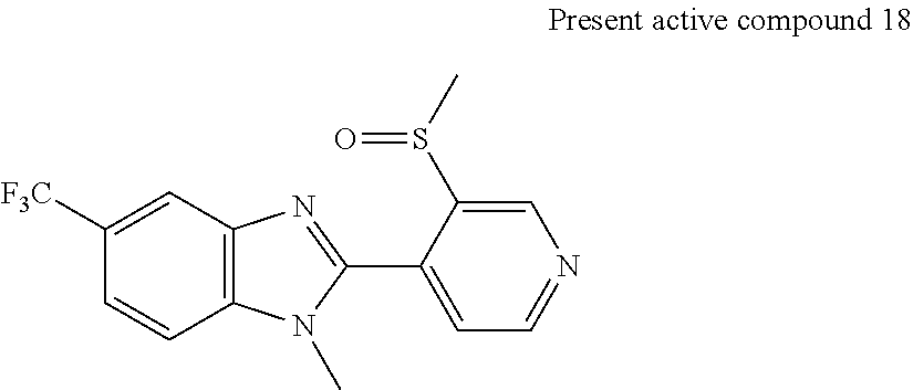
C12=C(C=C([F3C])C=C1)N=C(C1=CC=NC=C1S(C)=O)N2C
